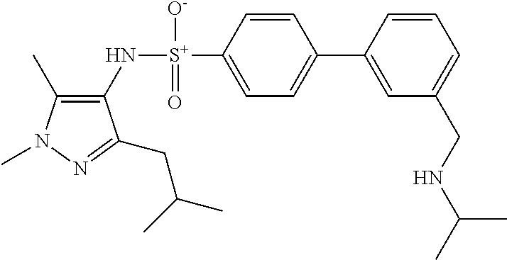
C1(C)=C(N[S+](C2=CC=C(C3=CC(CNC(C)C)=CC=C3)C=C2)([O-])=O)C(CC(C)C)=NN1C
